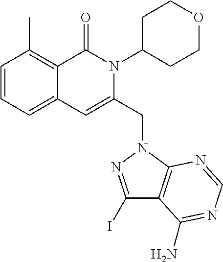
C1=CC=C2C(=C1C)C(=O)N(C1CCOCC1)C(CN1C3=C(C(I)=N1)C(N)=NC=N3)=C2
